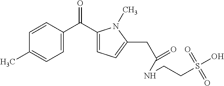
C1=C(C(C2=CC=C(C)C=C2)=O)N(C)C(CC(=O)NCCS(O)(=O)=O)=C1
